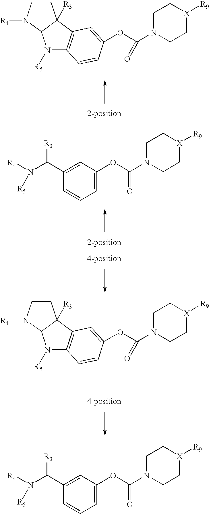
N1([R5])C2=C(C3([R3])C1N([R4])CC3)C=C(OC(N1CC[X]([R9])CC1)=O)C=C2.N1([R5])C2=C(C3([R3])C1N([R4])CC3)C=C(OC(N1CC[X]([R9])CC1)=O)C=C2.C1C[X]([R9])CCN1C(OC1=CC=CC(C(N([R4])[R5])[R3])=C1)=O.C1C[X]([R9])CCN1C(OC1=CC=CC(C(N([R4])[R5])[R3])=C1)=O
